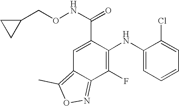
C1(F)=C(NC2=CC=CC=C2Cl)C(C(NOCC2CC2)=O)=CC2=C(C)ON=C12
